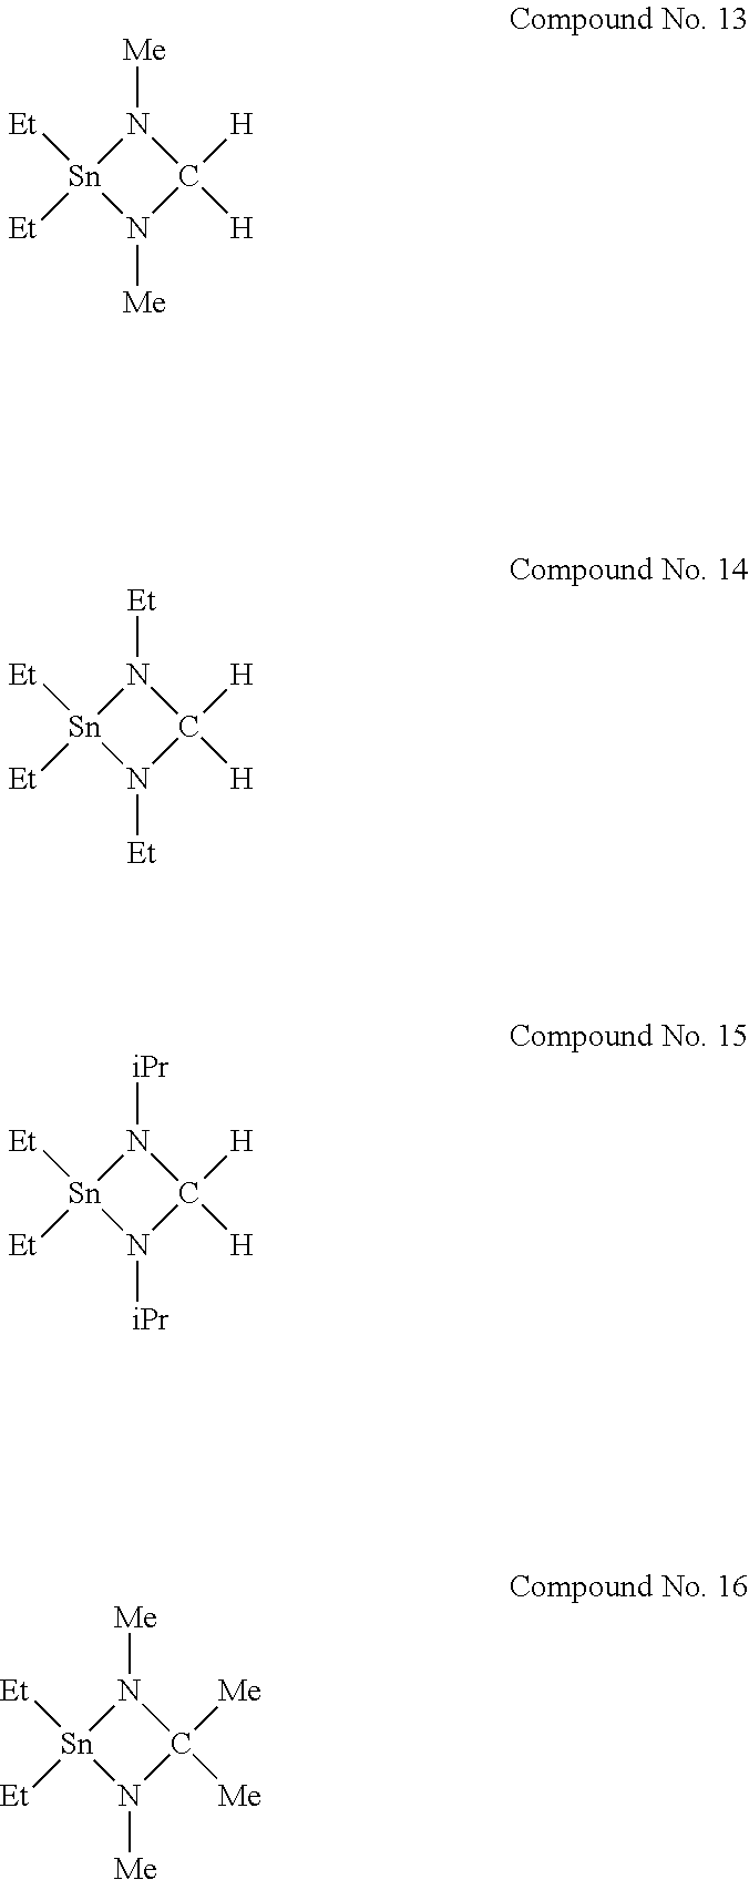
[Sn]1([Et])([Et])N([Me])C([H])([H])N1[Me].[Sn]1([Et])([Et])N([Et])C([H])([H])N1[Et].[Sn]1([Et])([Et])N([iPr])C([H])([H])N1[iPr].[Sn]1([Et])([Et])N([Me])C([Me])([Me])N1[Me]
